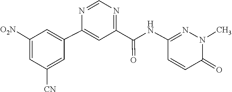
C1(NC(C2=NC=NC(C3=CC([O2N])=CC([CN])=C3)=C2)=O)=NN(C)C(=O)C=C1
